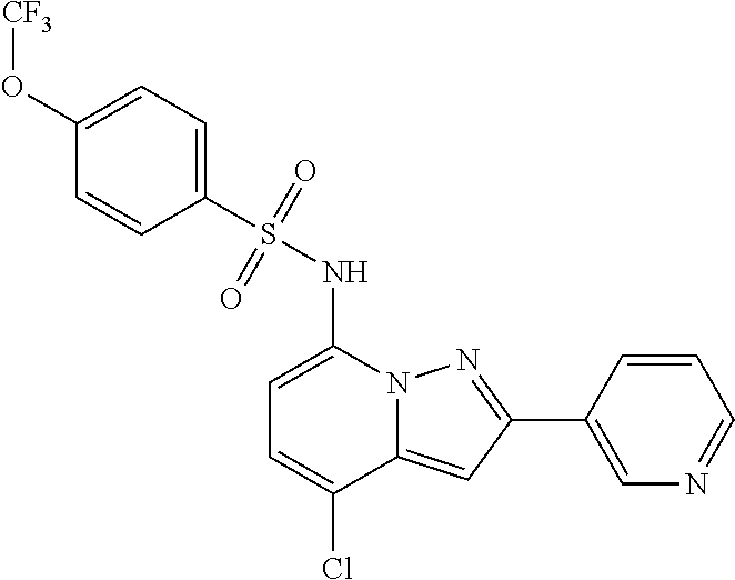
C1=C(NS(C2=CC=C(O[CF3])C=C2)(=O)=O)N2C(=CC(C3=CN=CC=C3)=N2)C(Cl)=C1
